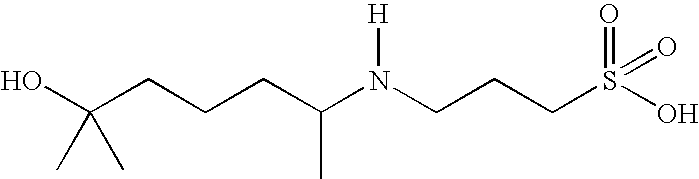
OC(CCCC(N(CCCS(=O)(=O)O)[H])C)(C)C
